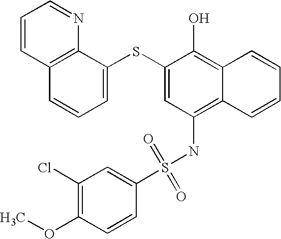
C1=CC2=C(N=C1)C(SC1=CC(NS(C3=CC(Cl)=C(OC)C=C3)(=O)=O)=C3C(=C1O)C=CC=C3)=CC=C2
